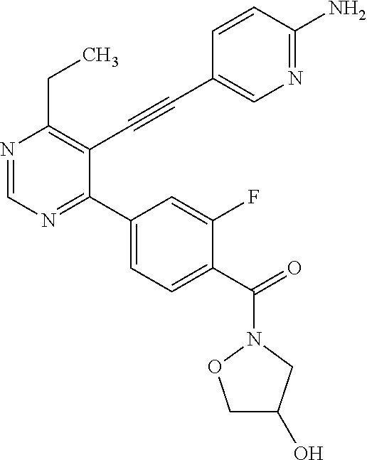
N1=CN=C(C2=CC=C(C(N3OCC(O)C3)=O)C(F)=C2)C(C#CC2=CN=C(N)C=C2)=C1CC
